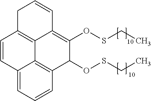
C1C2=C3C(=C(OSCC)C(OSCC)C4=C3C(=CC=C4)C=C2)C=C1
